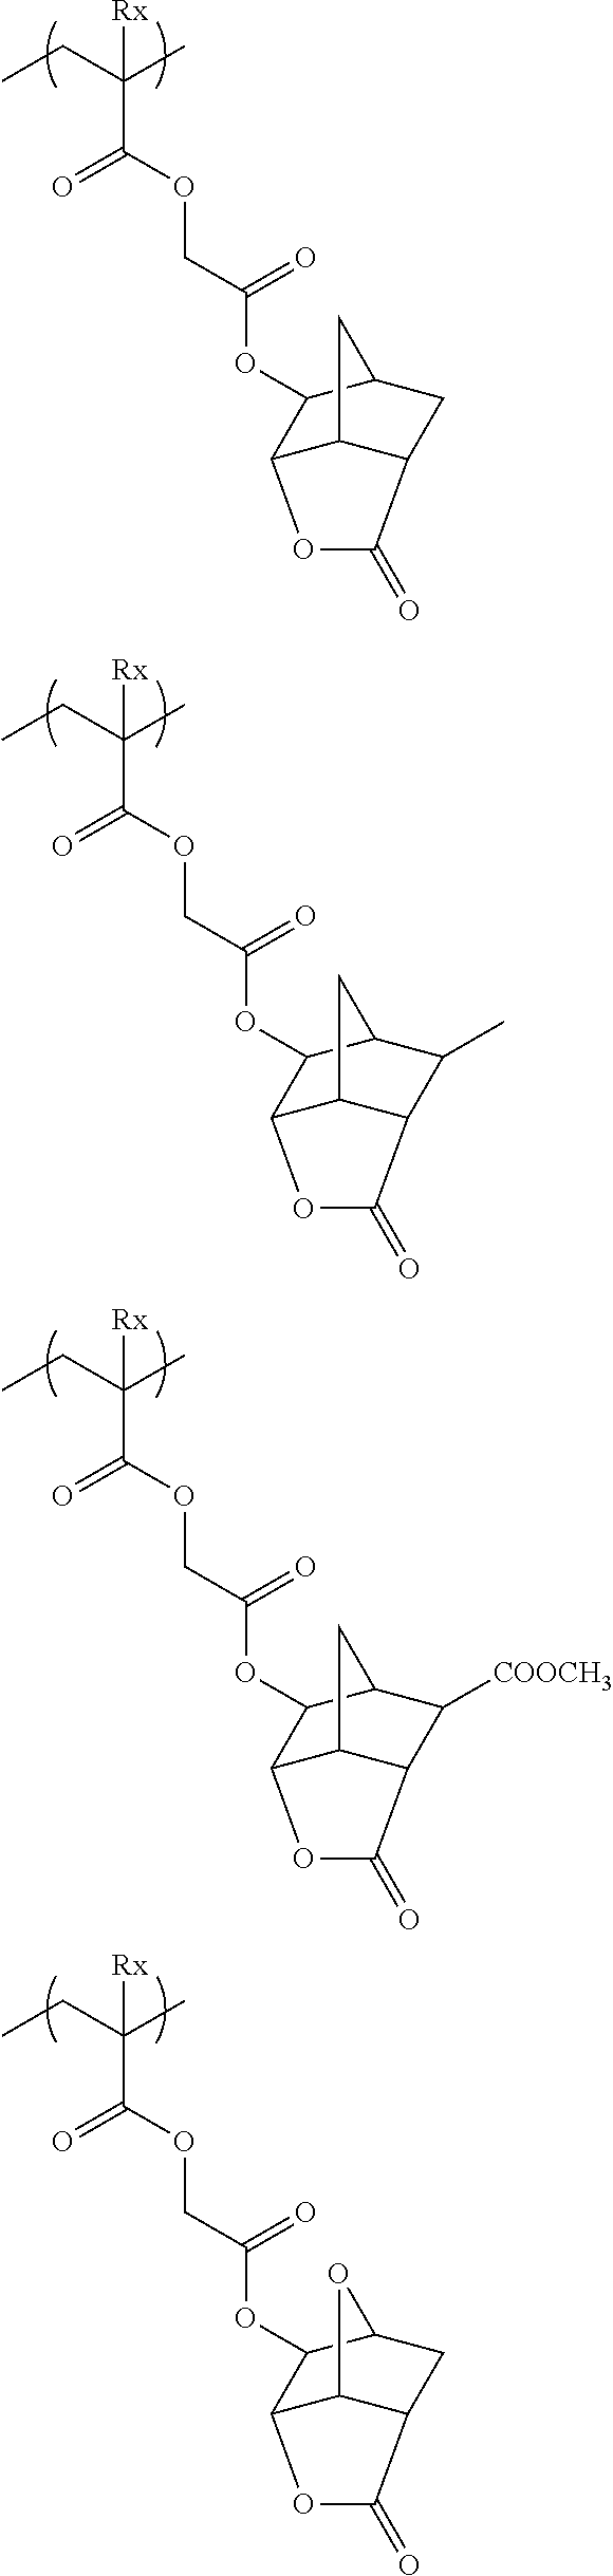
C(OC(C(CC)(C)[Rx])=O)C(OC1C2OC(=O)C3CC1CC23)=O.C(OC(C(CC)(C)[Rx])=O)C(OC1C2OC(=O)C3C(C)C1CC23)=O.C(OC(C(CC)(C)[Rx])=O)C(OC1C2OC(=O)C3C([COOCH3])C1CC23)=O.C(OC(C(CC)(C)[Rx])=O)C(OC1C2OC(=O)C3CC1OC23)=O
